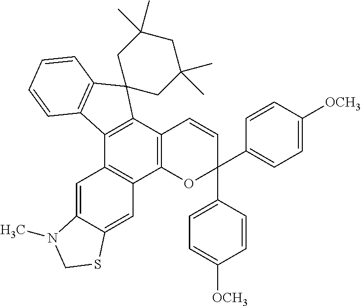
C12=C(C3=C(C4=C1C=C1C(=C4)N(C)CS1)C1=C(C=CC=C1)C31CC(C)(C)CC(C)(C)C1)C=CC(C1=CC=C([OCH3])C=C1)(C1=CC=C([OCH3])C=C1)O2
